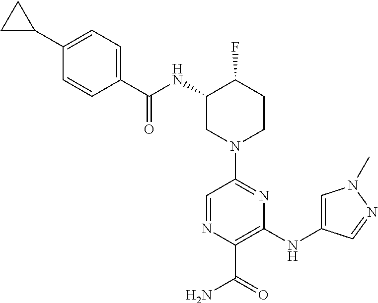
C1=NC(C(=O)N)=C(NC2=CN(C)N=C2)N=C1N1CCC(F)C(NC(C2=CC=C(C3CC3)C=C2)=O)C1
